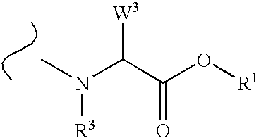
CN(C(C(O[R1])=O)[W3])[R3]
